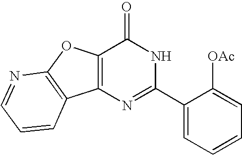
N1=C(C2=CC=CC=C2[OAc])NC(=O)C2=C1C1=C(O2)N=CC=C1
